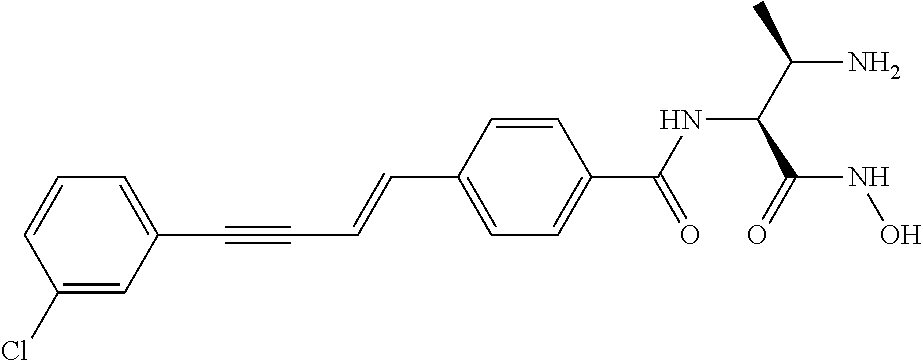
C(C1=CC=C(C(NC(C(N)C)C(NO)=O)=O)C=C1)=CC#CC1=CC=CC(Cl)=C1
